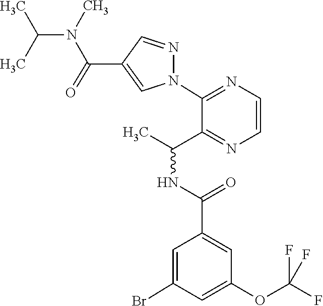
C1=C(OC(F)(F)F)C=C(C(=O)NC(C)C2=NC=CN=C2N2N=CC(C(=O)N(C(C)C)C)=C2)C=C1Br
